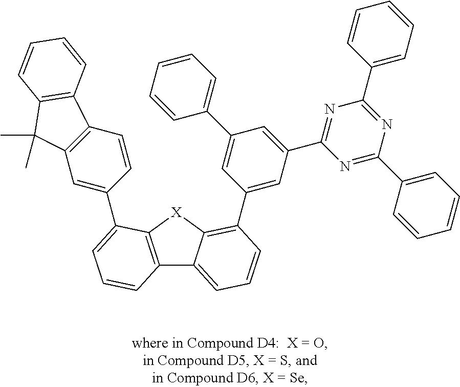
C1=C(C2=CC=CC3=C2[X]C2=C(C4=CC(C5=NC(C6=CC=CC=C6)=NC(C6=CC=CC=C6)=N5)=CC(C5=CC=CC=C5)=C4)C=CC=C32)C=CC2=C1C(C)(C)C1=C2C=CC=C1
